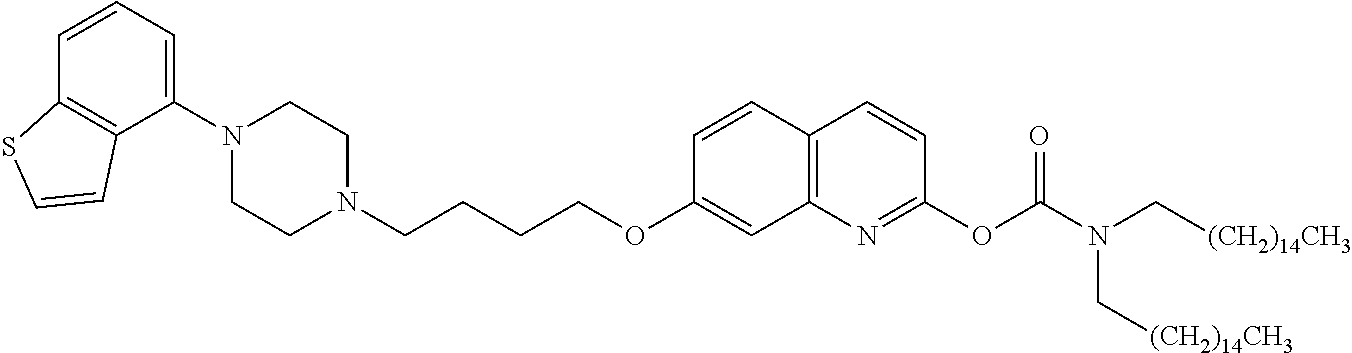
C1=CC2=C(C(N3CCN(CCCCOC4=CC5=C(C=C4)C=CC(OC(N(C[(CH2)14CH3])C[(CH2)14CH3])=O)=N5)CC3)=C1)C=CS2
